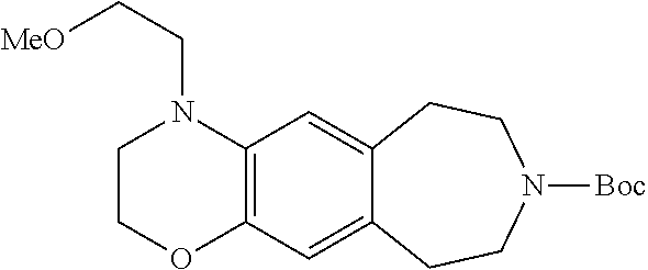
C12=C(C=C3C(=C1)CCN([Boc])CC3)OCCN2CC[MeO]
